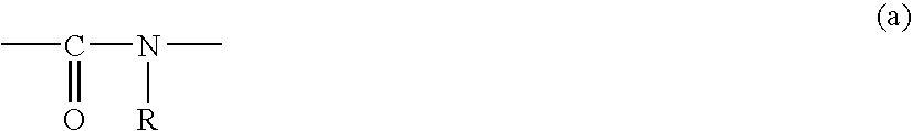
C(N(C)[R])(C)=O
